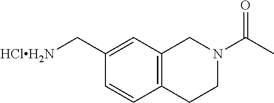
C1=CC(C[HClH2N])=CC2=C1CCN(C(C)=O)C2
